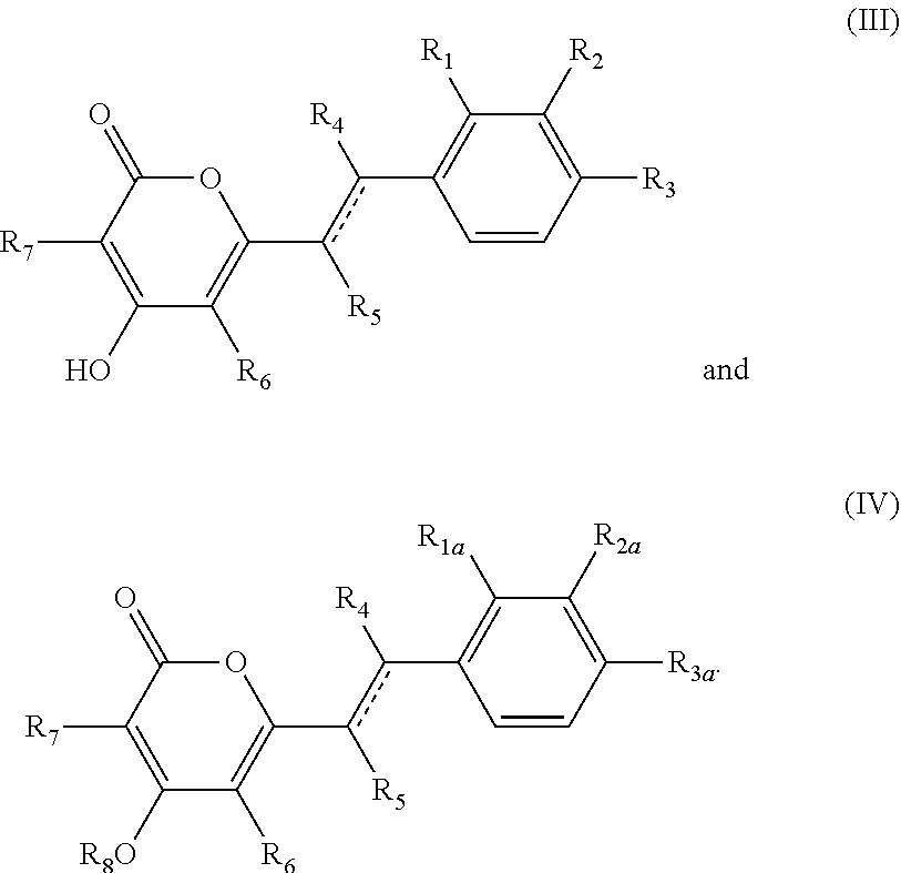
C1([R2a])=C([R3a])C=CC(c([R4])c([R5])C2=C([R6])C([R8O])=C([R7])C(=O)O2)=C1[R1a].C1([R2])=C([R3])C=CC(c([R4])c([R5])C2=C([R6])C(O)=C([R7])C(=O)O2)=C1[R1]
